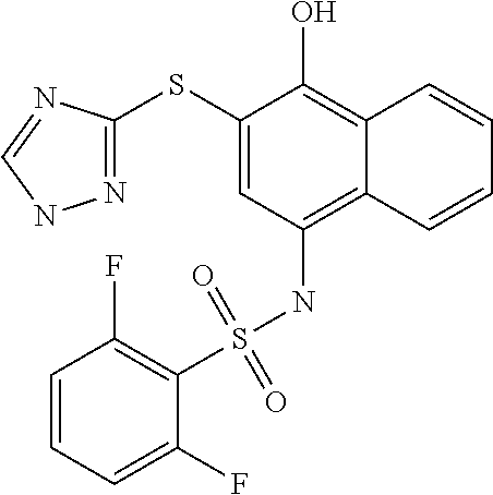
N1=C(SC2=CC(NS(C3=C(F)C=CC=C3F)(=O)=O)=C3C(=C2O)C=CC=C3)N=CN1
